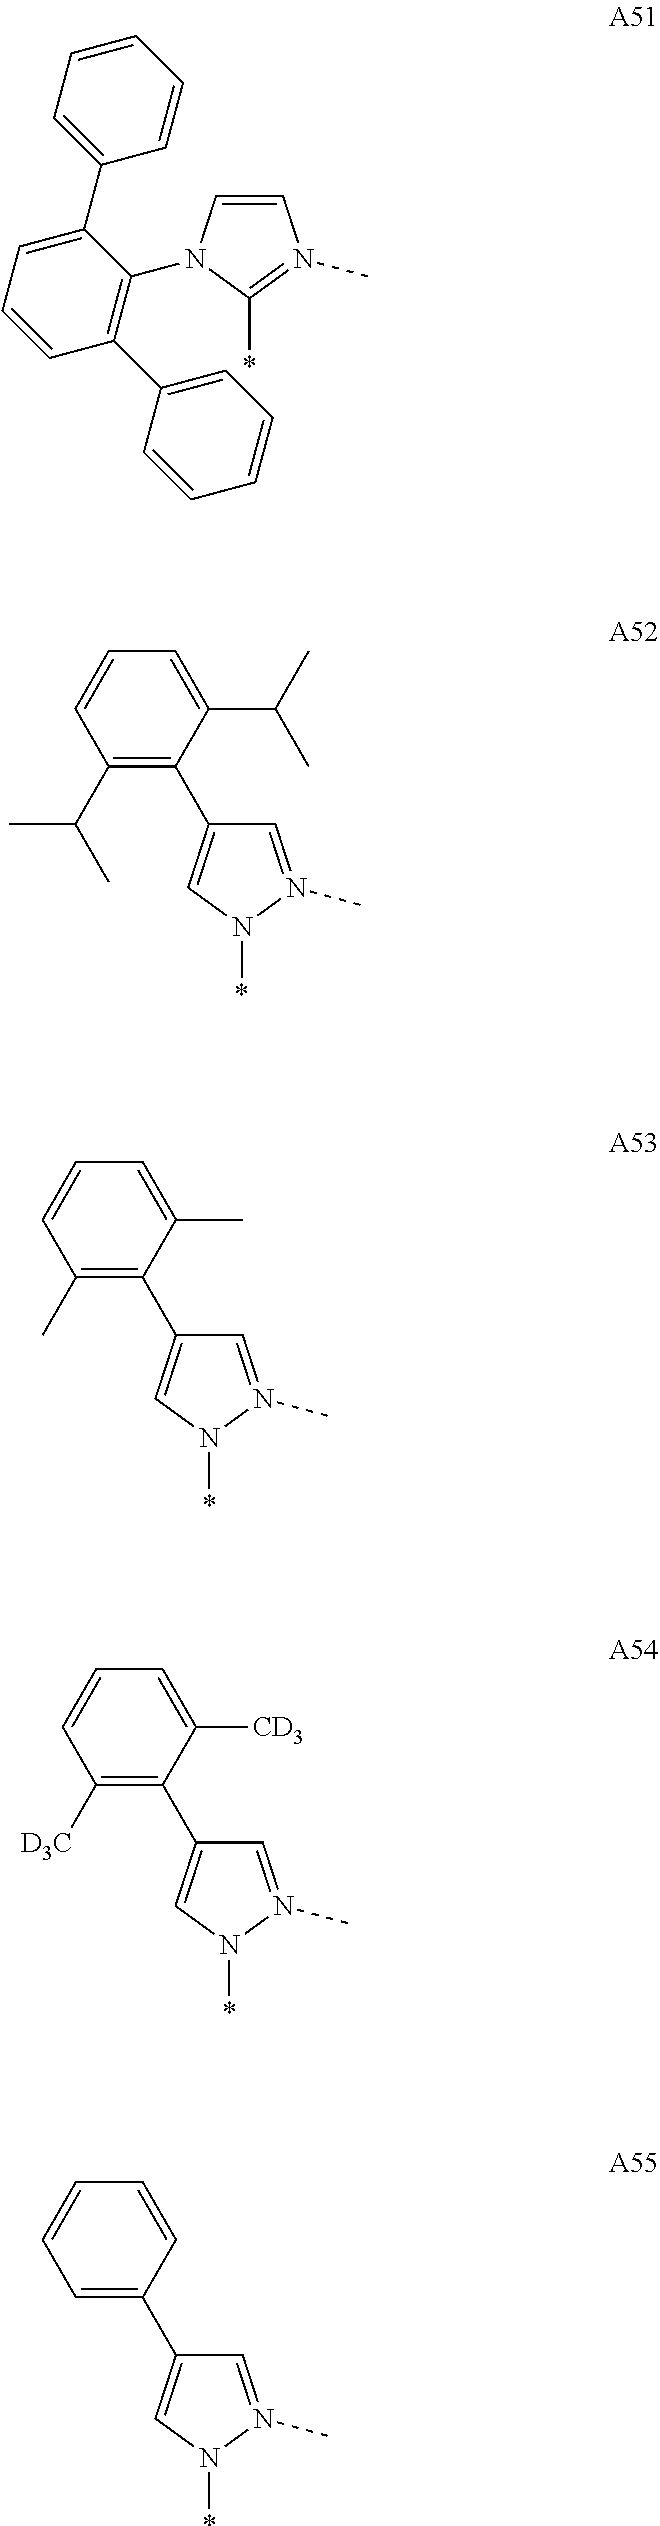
C1=CN(C2=C(C3=CC=CC=C3)C=CC=C2C2=CC=CC=C2)C(*)=N1C.C1=N(C)N(*)C=C1C1=C(C(C)C)C=CC=C1C(C)C.C1=N(C)N(*)C=C1C1=C(C)C=CC=C1C.C1=N(C)N(*)C=C1C1=C([D3C])C=CC=C1[CD3].C1=N(C)N(*)C=C1C1=CC=CC=C1
